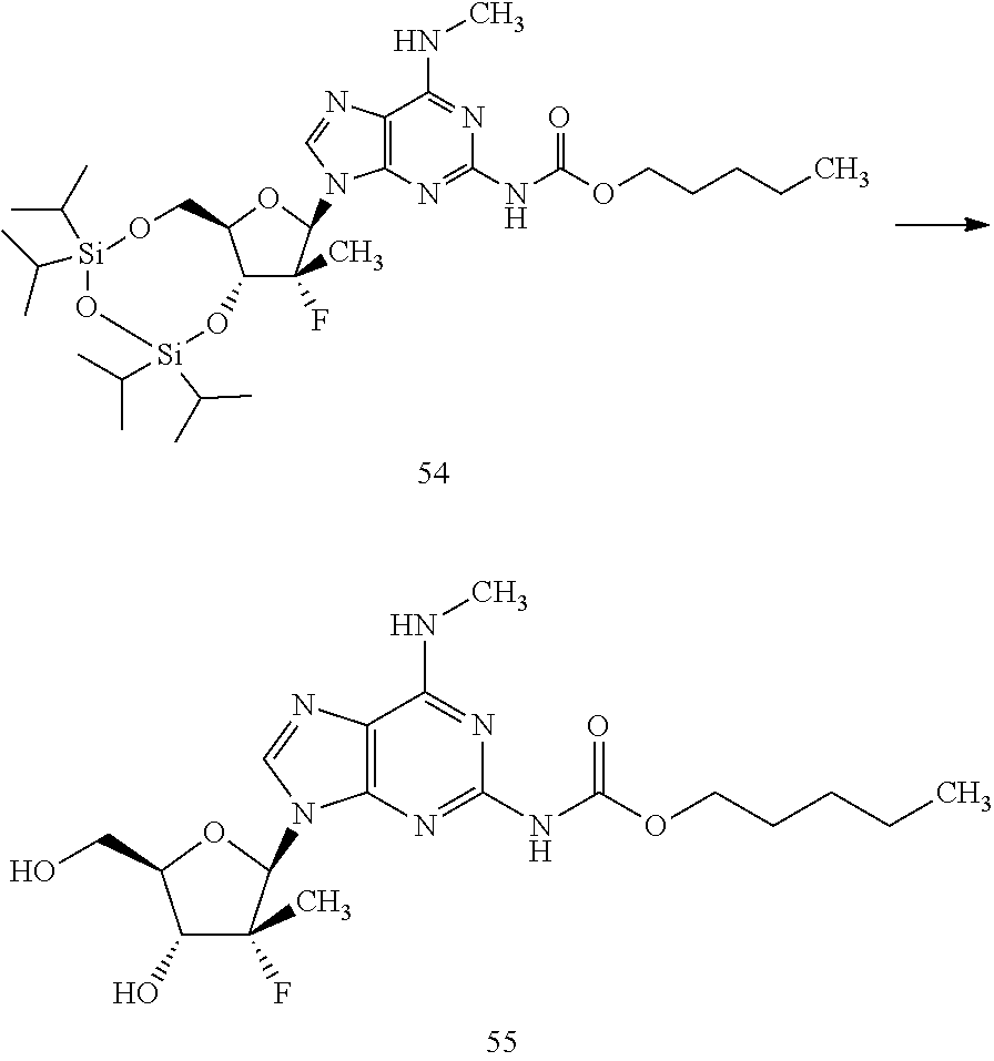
C12=C(N=C(NC(=O)OCCCCC)N=C1NC)N(C1C(C)(F)C3C(O1)CO[Si](C(C)C)(C(C)C)O[Si](C(C)C)(C(C)C)O3)C=N2.C12=C(N=C(NC(=O)OCCCCC)N=C1NC)N(C1C(C)(F)C(O)C(CO)O1)C=N2
